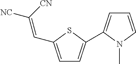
C1=CN(C)C(C2=CC=C(C=C([NC])[CN])S2)=C1
